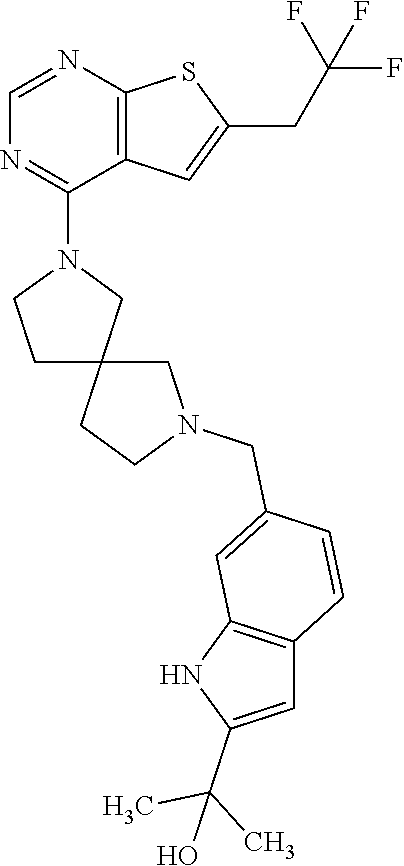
N1(C2=NC=NC3=C2C=C(CC(F)(F)F)S3)CCC2(C1)CN(CC1=CC3=C(C=C1)C=C(C(C)(C)O)N3)CC2
